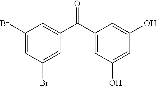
C1(Br)=CC(Br)=CC(C(C2=CC(O)=CC(O)=C2)=O)=C1
